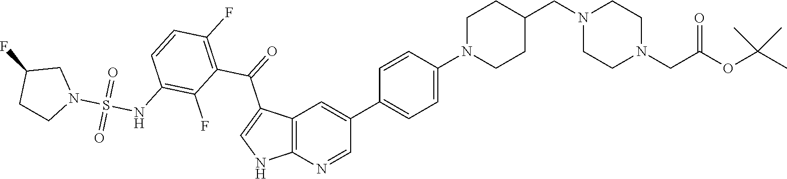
C1N(C2=CC=C(C3=CC4=C(N=C3)NC=C4C(=O)C3=C(F)C=CC(NS(N4CC(F)CC4)(=O)=O)=C3F)C=C2)CCC(CN2CCN(CC(OC(C)(C)C)=O)CC2)C1
